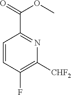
C1=CC(F)=C([CHF2])N=C1C(=O)OC
